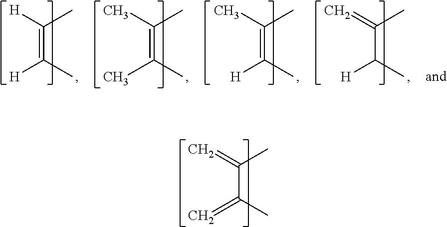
C(=C(C)[H])([H])C.C(=C(C)C)(C)C.C(=C(C)[H])(C)C.C(C(C)[H])(=C)C.C(C(C)=C)(=C)C
